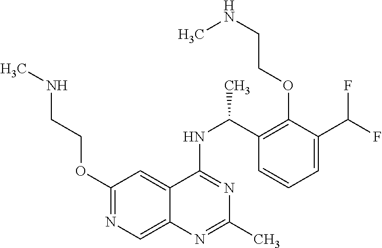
N1=C(NC(C2=C(OCCNC)C(C(F)F)=CC=C2)C)C2=CC(OCCNC)=NC=C2N=C1C
